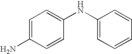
C1=C(N)C=CC(NC2=CC=CC=C2)=C1
